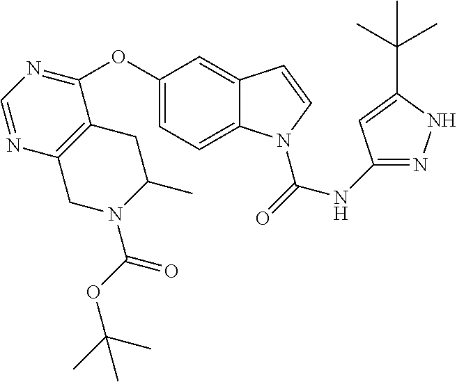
C1(OC2=CC=C3C(=C2)C=CN3C(=O)NC2=NNC(C(C)(C)C)=C2)=NC=NC2=C1CC(C)N(C(OC(C)(C)C)=O)C2
